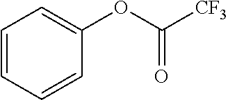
C1(OC([CF3])=O)=CC=CC=C1
